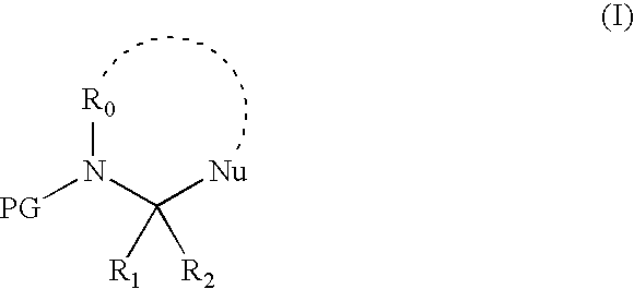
[PG]N(C([Nu])([R1])[R2])[R0]
